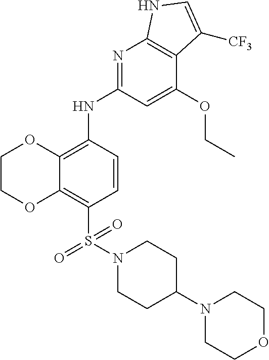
C1COC2=C(S(N3CCC(N4CCOCC4)CC3)(=O)=O)C=CC(NC3=NC4=C(C(OCC)=C3)C([CF3])=CN4)=C2O1
